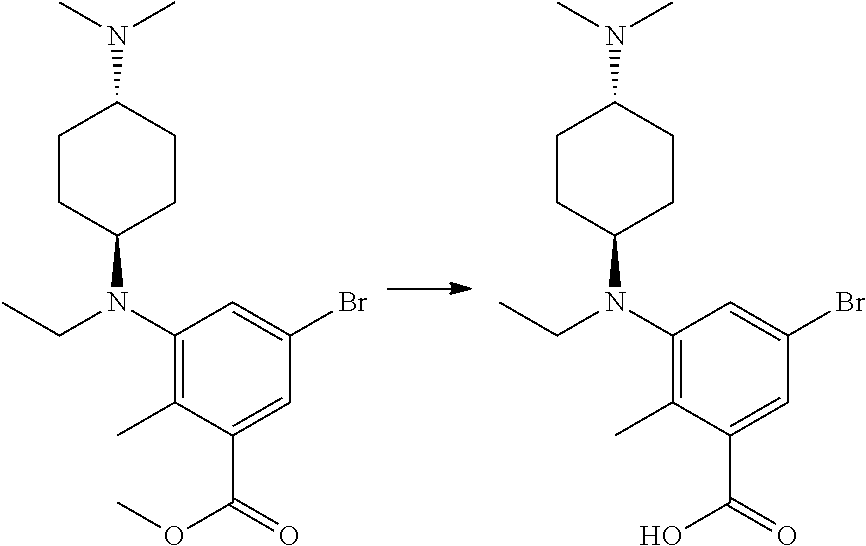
C1(N(C2CCC(N(C)C)CC2)CC)=C(C)C(C(=O)OC)=CC(Br)=C1.C1(N(C2CCC(N(C)C)CC2)CC)=C(C)C(C(=O)O)=CC(Br)=C1
